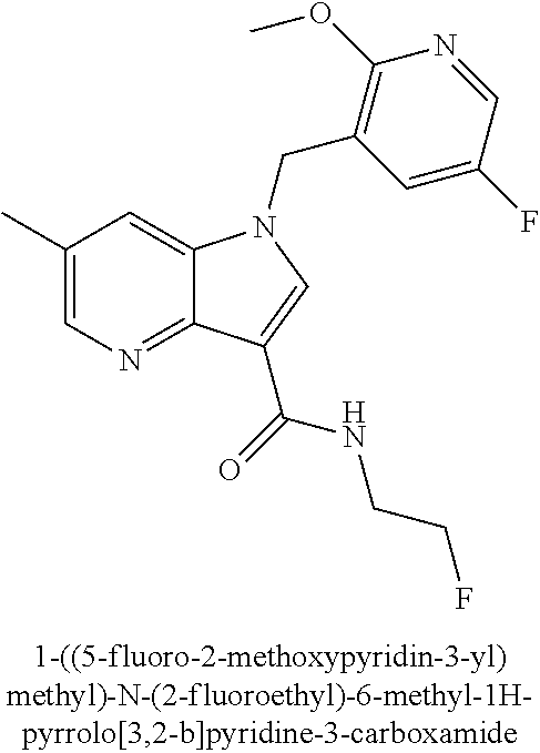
C1(C)=CN=C2C(=C1)N(CC1=C(OC)N=CC(F)=C1)C=C2C(NCCF)=O
